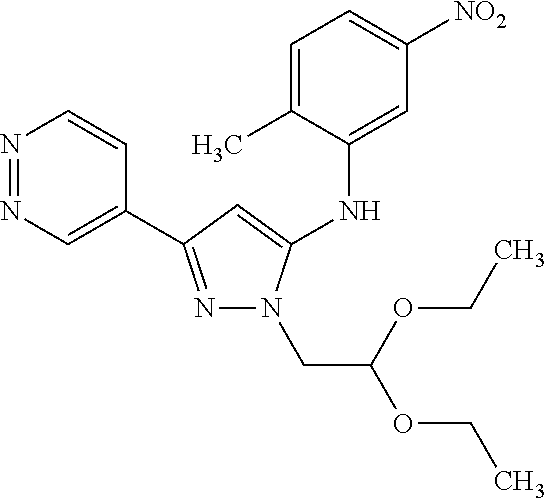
N1=NC=C(C2=NN(CC(OCC)OCC)C(NC3=CC([NO2])=CC=C3C)=C2)C=C1
